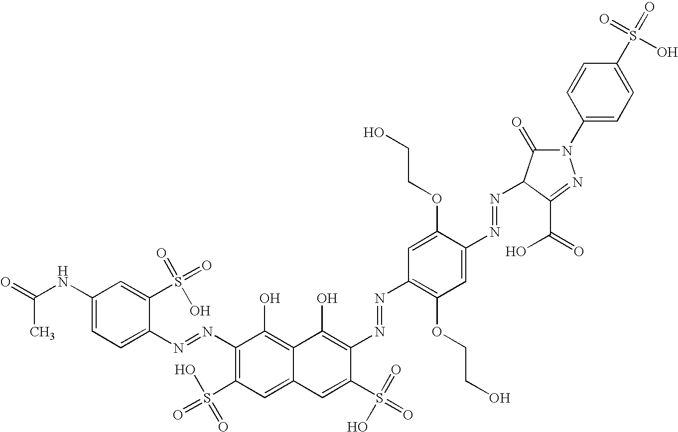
O=C(NC1=CC=C(N=NC2=C(S(=O)(O)=O)C=C3C(=C2O)C(O)=C(N=NC2=C(OCCO)C=C(N=NC4C(=O)N(C5=CC=C(S(=O)(O)=O)C=C5)N=C4C(O)=O)C(OCCO)=C2)C(S(=O)(=O)O)=C3)C(S(=O)(=O)O)=C1)C
